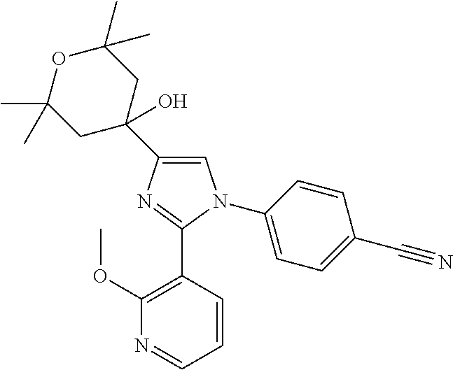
C1=C(C2(O)CC(C)(C)OC(C)(C)C2)N=C(C2=C(OC)N=CC=C2)N1C1=CC=C(C#N)C=C1
